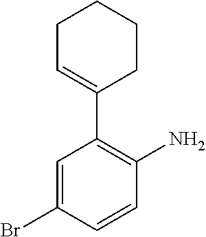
C1=C(Br)C=CC(N)=C1C1=CCCCC1
